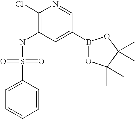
C1(Cl)=C(NS(C2=CC=CC=C2)(=O)=O)C=C(B2OC(C)(C)C(C)(C)O2)C=N1
